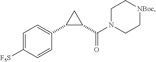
C1=C([F5S])C=CC(C2C(C(N3CC[NBoc]CC3)=O)C2)=C1
